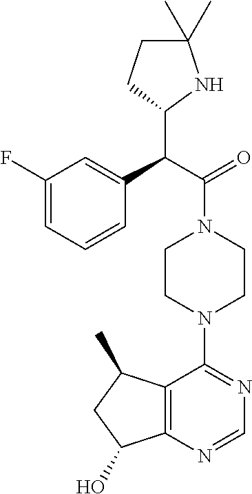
C1(F)=CC=CC(C(C(=O)N2CCN(C3=NC=NC4=C3C(C)CC4O)CC2)C2NC(C)(C)CC2)=C1
